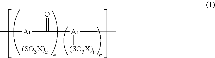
C[Ar](C(C)([Ar]([(SO3X)b])C)=O)[(SO3X)a]
